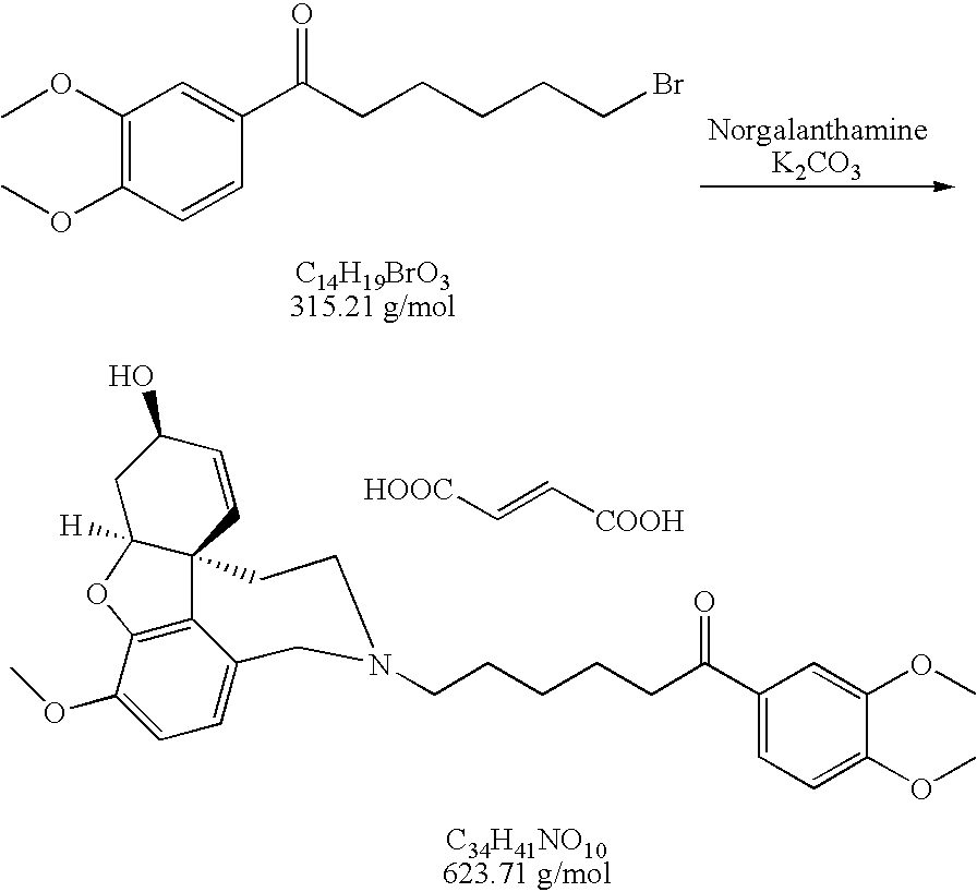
C1(OC)=C(OC)C=CC(C(CCCCCBr)=O)=C1.C1=C2C3=C(C(OC)=C1)OC1([H])C3(C=CC(O)C1)CCN(CCCCCC(C1=CC=C(OC)C(OC)=C1)=O)C2.[HOOC]C=C[COOH]
